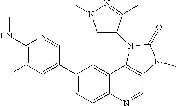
C1(NC)=C(F)C=C(C2=CC=C3C(=C2)C2=C(C=N3)N(C)C(=O)N2C2=CN(C)N=C2C)C=N1
